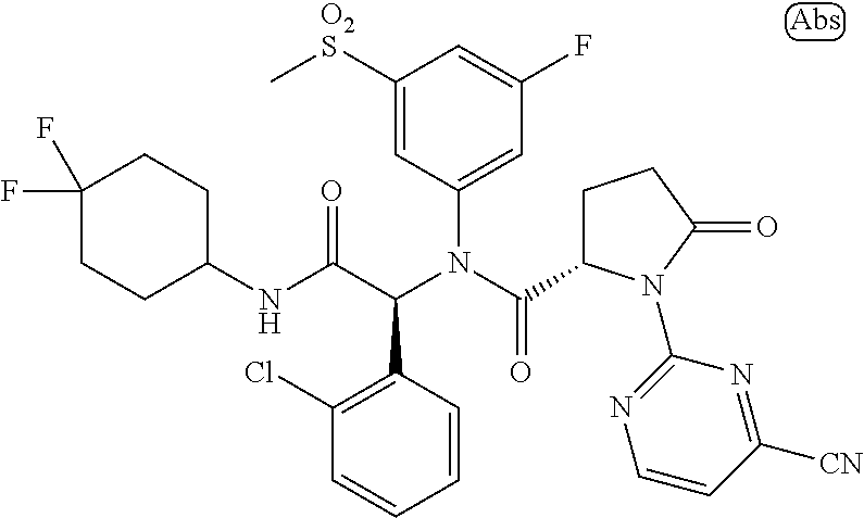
C1(N(C(C2CCC(=O)N2C2=NC=CC([CN])=N2)=O)C(C(NC2CCC(F)(F)CC2)=O)C2=C(Cl)C=CC=C2)=CC(F)=CC([O2S]C)=C1
